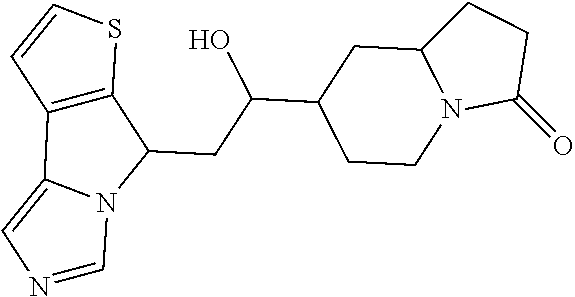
C12CC(C(CC3C4=C(C5=CN=CN35)C=CS4)O)CCN1C(=O)CC2
